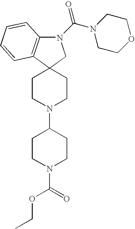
C1CN(C2CCN(C(=O)OCC)CC2)CCC12C1=C(N(C(N3CCOCC3)=O)C2)C=CC=C1
